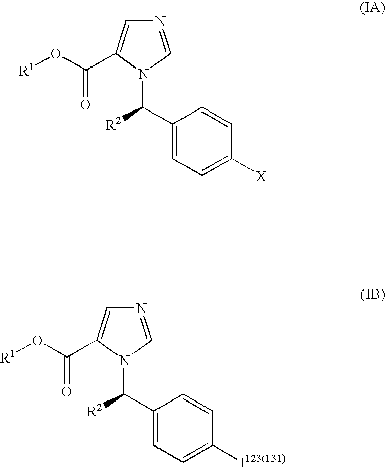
N1=CN(C([R2])C2=CC=C([X])C=C2)C(C(O[R1])=O)=C1.N1=CN(C([R2])C2=CC=C([I123(131)])C=C2)C(C(O[R1])=O)=C1
